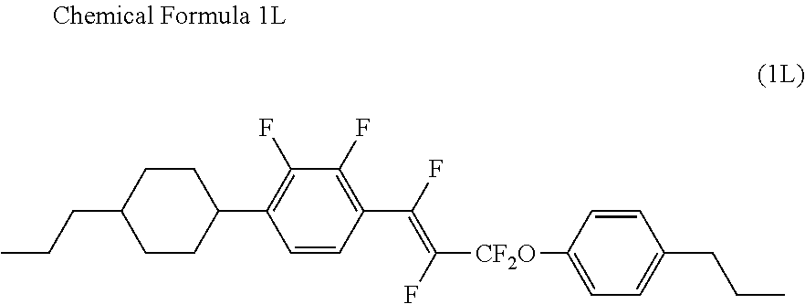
C1(C2=C(F)C(F)=C(C(F)=C(F)[CF2O]C3=CC=C(CCC)C=C3)C=C2)CCC(CCC)CC1
